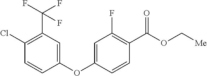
C1(OC2=CC(F)=C(C(OC[Me])=O)C=C2)=CC(C(F)(F)F)=C(Cl)C=C1
